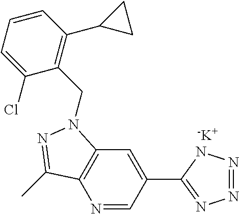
N1=CC(C2=NN=NN2)=CC2=C1C(C)=NN2CC1=C(C2CC2)C=CC=C1Cl.[K]
